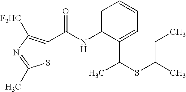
S1C(C(NC2=CC=CC=C2C(SC(C)CC)C)=O)=C([F2HC])N=C1C
